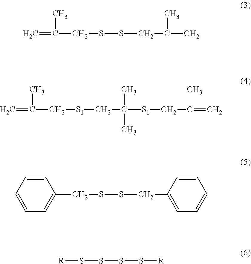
C=C(C)CSSCC(C)C.C=C(C)C[S1]CC(C)(C)[S1]CC(C)=C.C1=CC=C(CSSCC2=CC=CC=C2)C=C1.[R]SSSS[R]
